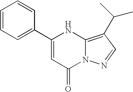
C1(C2=CC=CC=C2)=CC(=O)N2C(=C(C(C)C)C=N2)N1
